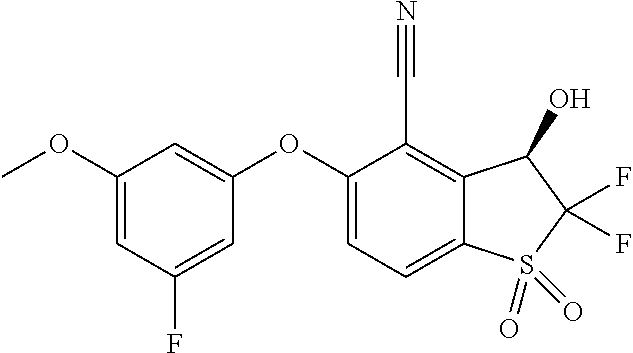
O(C1=CC(OC)=CC(F)=C1)C1=CC=C2C(=C1C#N)C(O)C(F)(F)S2(=O)=O
